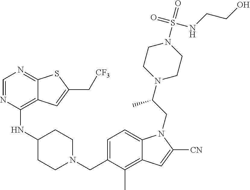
C1=NC(NC2CCN(CC3=CC=C4C(=C3C)C=C([CN])N4CC(N3CCN(S(=O)(=O)NCCO)CC3)C)CC2)=C2C(=N1)SC(C[CF3])=C2
